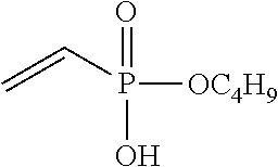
C=CP(=O)(O)[OC4H9]
